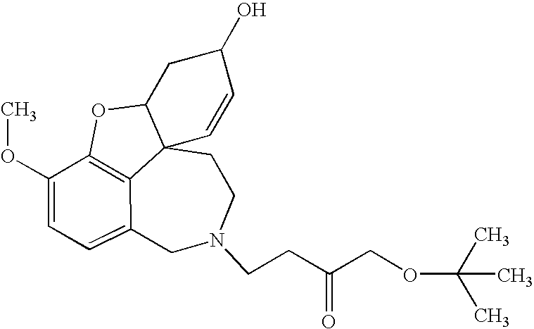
C12=C3C(OC)=CC=C1CN(CCC(COC(C)(C)C)=O)CCC21C(O3)CC(O)C=C1
